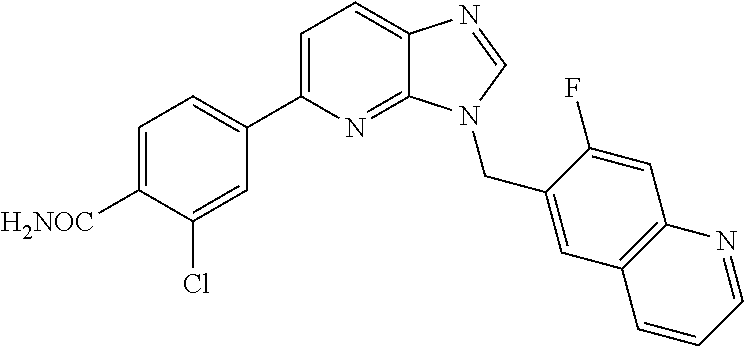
C1(C2=CC=C3C(=N2)N(CC2=CC4=C(C=C2F)N=CC=C4)C=N3)=CC=C([H2NOC])C(Cl)=C1
